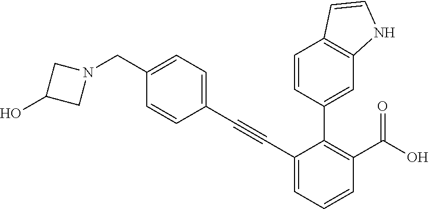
C1=CC(CN2CC(O)C2)=CC=C1C#CC1=CC=CC(C(=O)O)=C1C1=CC2=C(C=C1)C=CN2
